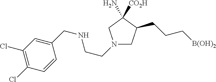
N1(CCNCC2=CC(Cl)=C(Cl)C=C2)CC(CCC[B(OH)2])C(N)([CO2H])C1
